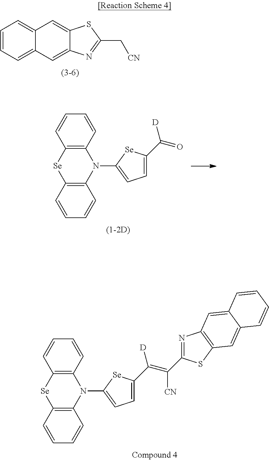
C12=C(N(C3=CC=C(C(=O)[D])[Se]3)C3=C([Se]1)C=CC=C3)C=CC=C2.C12=CC=CC=C1C=C1C(=C2)SC(C[CN])=N1.C12=C(N(C3=CC=C(C(=C(C4=NC5=C(S4)C=C4C(=C5)C=CC=C4)[CN])[D])[Se]3)C3=C([Se]1)C=CC=C3)C=CC=C2
